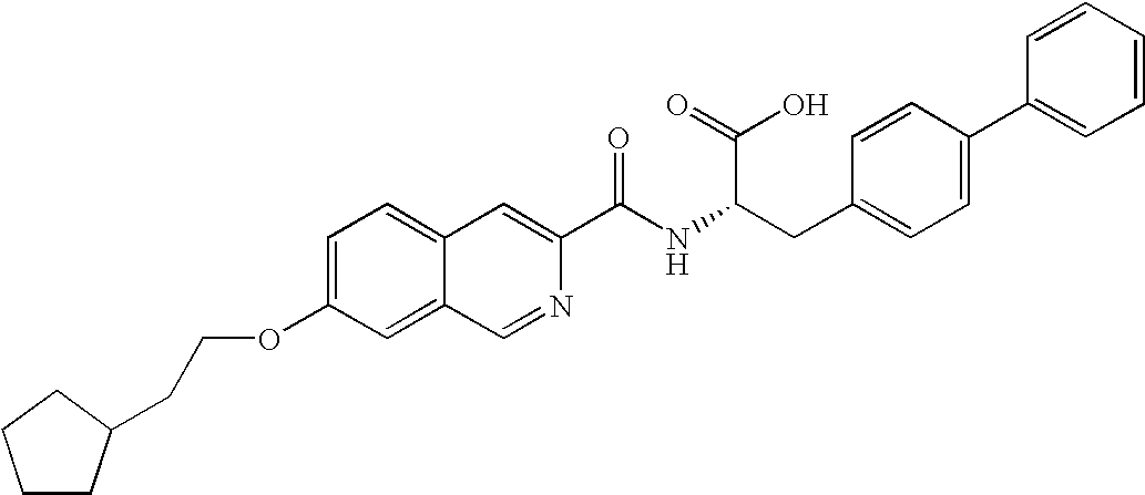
C1=C(OCCC2CCCC2)C=C2C(=C1)C=C(C(NC(CC1=CC=C(C3=CC=CC=C3)C=C1)C(O)=O)=O)N=C2
